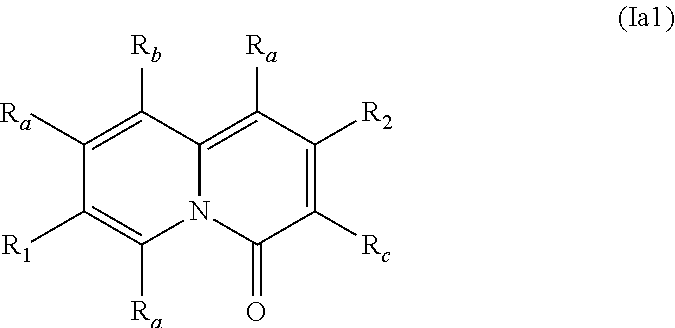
C1([Ra])=C([Rb])C2=C([Ra])C([R2])=C([Rc])C(=O)N2C([Ra])=C1[R1]
